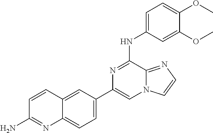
C12=CC(C3=CN4C(=NC=C4)C(NC4=CC=C(OC)C(OC)=C4)=N3)=CC=C1N=C(N)C=C2
